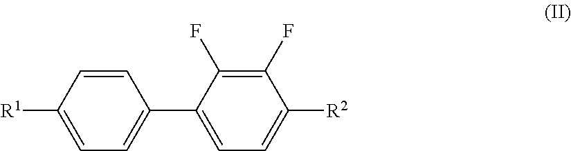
C1=C([R1])C=CC(C2=CC=C([R2])C(F)=C2F)=C1
